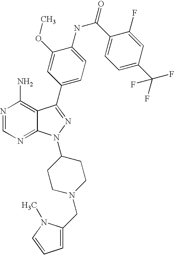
N1=CN=C2C(=C1N)C(C1=CC=C(NC(C3=CC=C(C(F)(F)F)C=C3F)=O)C(OC)=C1)=NN2C1CCN(CC2=CC=CN2C)CC1
